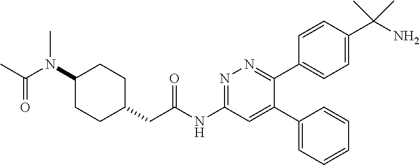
C1(C2=CC(NC(CC3CCC(N(C(C)=O)C)CC3)=O)=NN=C2C2=CC=C(C(N)(C)C)C=C2)=CC=CC=C1
